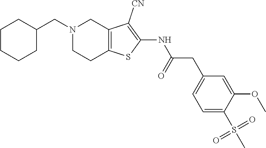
C12=C(SC(NC(CC3=CC=C(S(C)(=O)=O)C(OC)=C3)=O)=C1[CN])CCN(CC1CCCCC1)C2
